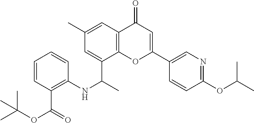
C12=C(C(C(C)NC3=C(C(OC(C)(C)C)=O)C=CC=C3)=CC(C)=C1)OC(C1=CN=C(OC(C)C)C=C1)=CC2=O
